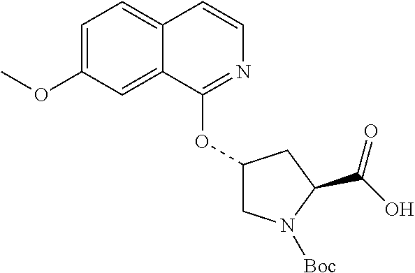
C1=C(OC)C=C2C(=C1)C=CN=C2OC1CN([Boc])C(C(=O)O)C1
